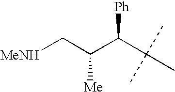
C([Me])(C([Ph])C(C)(C)C)C[MeNH]
